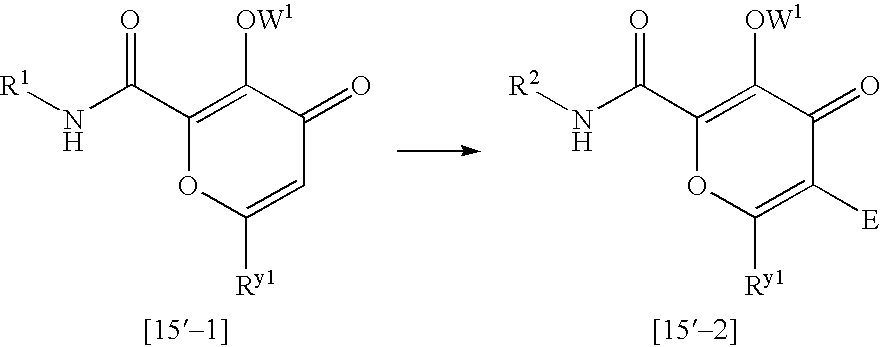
N([R1])C(C1=C([OW1])C(=O)C=C([Ry1])O1)=O.N([R2])C(C1=C([OW1])C(=O)C([E])=C([Ry1])O1)=O
